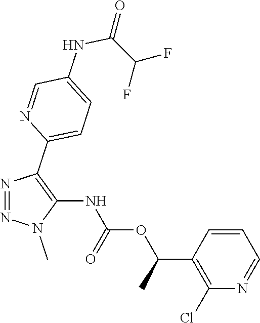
N1=NN(C)C(NC(OC(C2=C(Cl)N=CC=C2)C)=O)=C1C1=CC=C(NC(C(F)F)=O)C=N1
